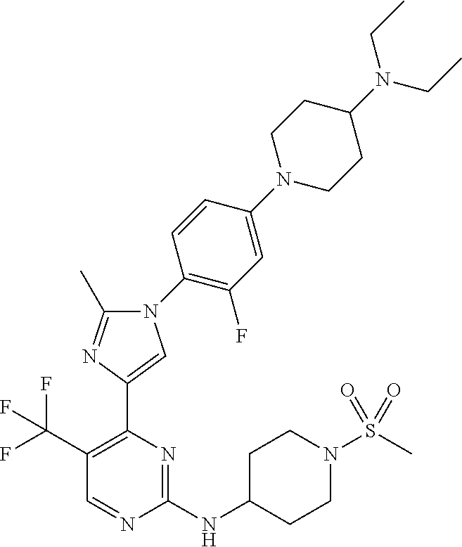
N1(C2=C(F)C=C(N3CCC(N(CC)CC)CC3)C=C2)C(C)=NC(C2=C(C(F)(F)F)C=NC(NC3CCN(S(C)(=O)=O)CC3)=N2)=C1
